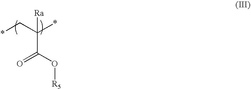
O([R5])C(=O)C(C*)(*)[Ra]
